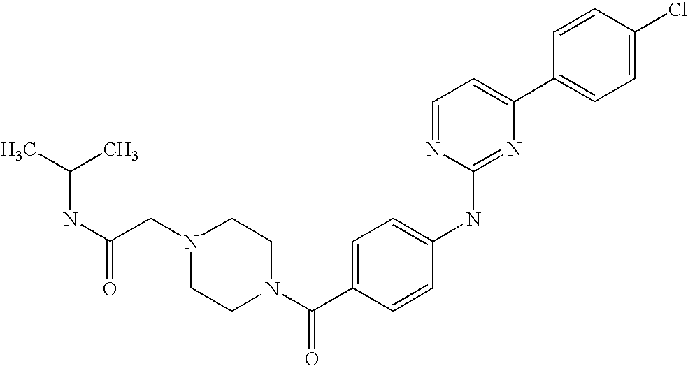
C1=CC(C2=CC=NC(NC3=CC=C(C(N4CCN(CC(NC(C)C)=O)CC4)=O)C=C3)=N2)=CC=C1Cl
